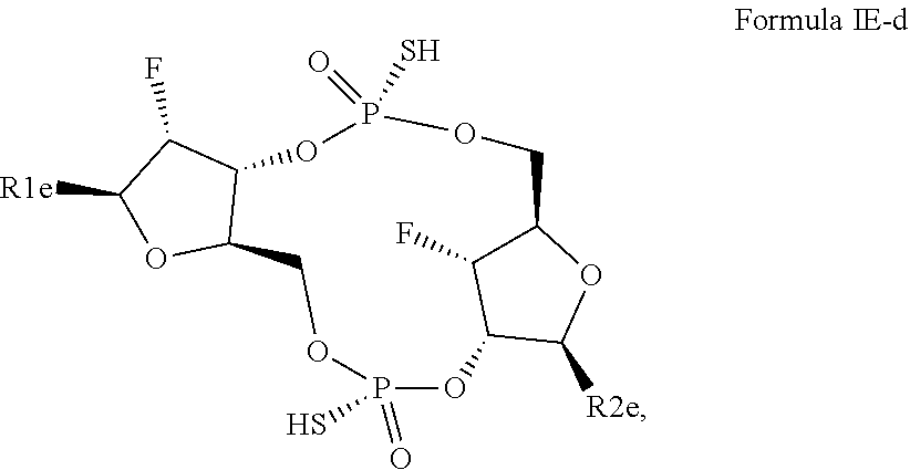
C1([R1e])OC2C(C1F)OP(S)(=O)OCC1C(F)C(OP(=O)(S)OC2)C([R2e])O1
